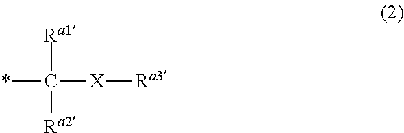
*C([X][Ra3])([Ra1])[Ra2]
